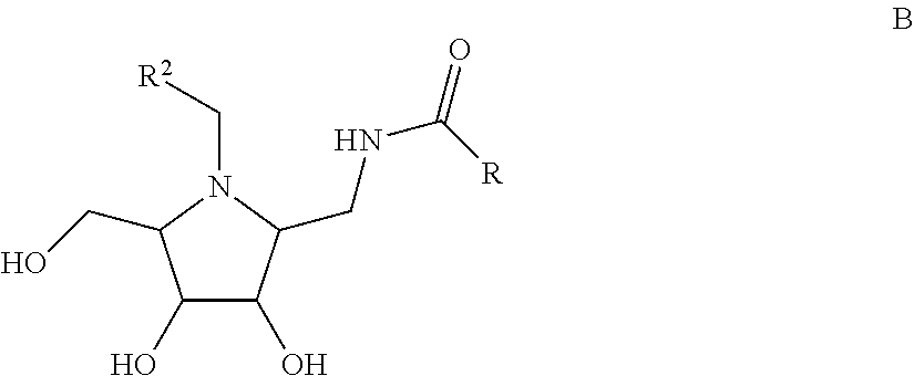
C1(O)C(O)C(CNC([R])=O)N(C[R2])C1CO
